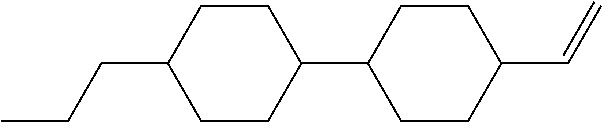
C1(C=C)CCC(C2CCC(CCC)CC2)CC1
